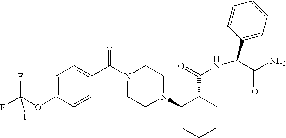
C1=CC(C(N2CCN(C3CCCCC3C(=O)NC(C3=CC=CC=C3)C(N)=O)CC2)=O)=CC=C1OC(F)(F)F
